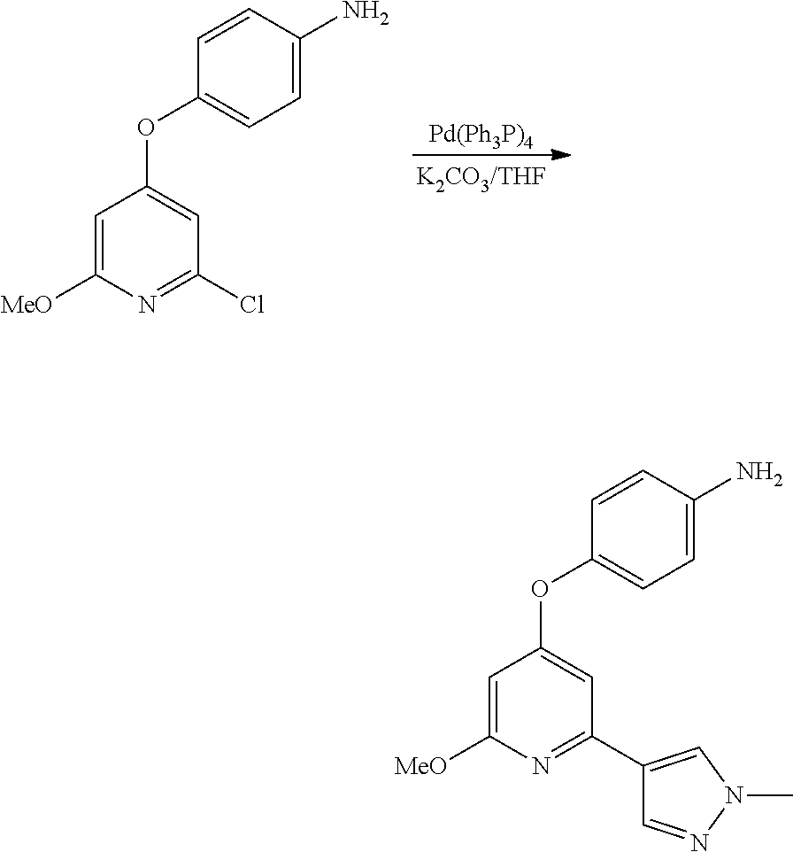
[Pd(Ph3P)4].C1=C([MeO])N=C(Cl)C=C1OC1=CC=C(N)C=C1.C1=C([MeO])N=C(C2=CN(C)N=C2)C=C1OC1=CC=C(N)C=C1
